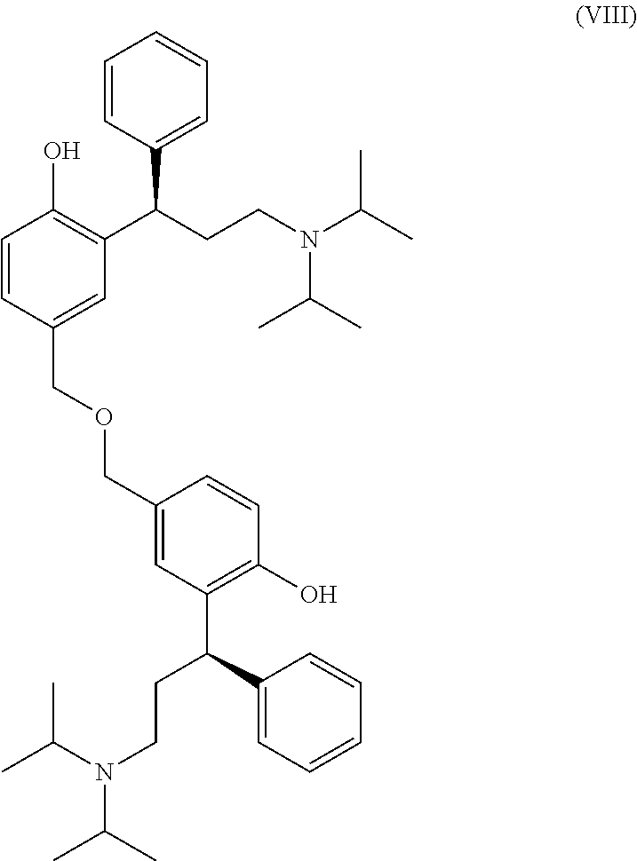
OC1=C(C(CCN(C(C)C)C(C)C)C2=CC=CC=C2)C=C(COCC2=CC(C(C3=CC=CC=C3)CCN(C(C)C)C(C)C)=C(O)C=C2)C=C1
